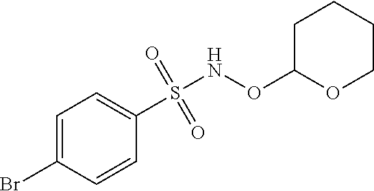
C1=C(Br)C=CC(S(NOC2OCCCC2)(=O)=O)=C1
